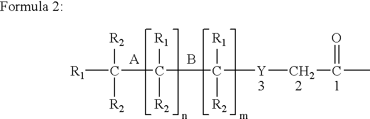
[R1]C(C(C([Y]CC(C)=O)([R1])[R2])([R1])[R2])([R2])[R2].B
